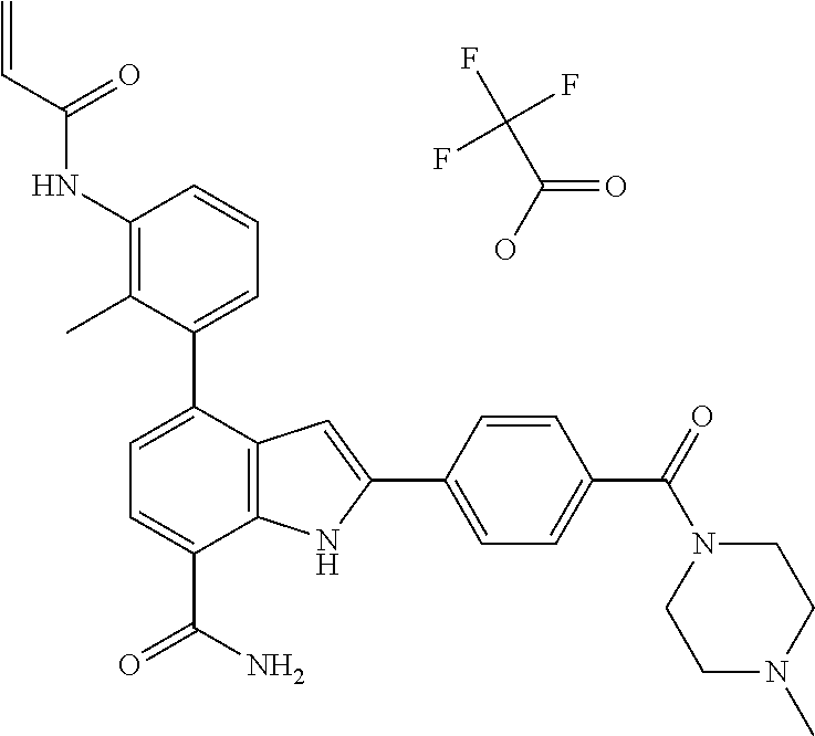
C1(NC(C=C)=O)=C(C)C(C2=CC=C(C(N)=O)C3=C2C=C(C2=CC=C(C(=O)N4CCN(C)CC4)C=C2)N3)=CC=C1.C(C(O)=O)(F)(F)F
